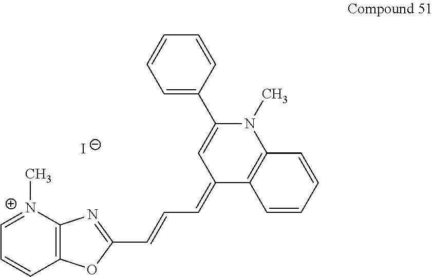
C1=C(C2=CC(=CC=CC3=NC4=C(O3)C=CC=[N+]4C)C3=C(N2C)C=CC=C3)C=CC=C1.[I-]
